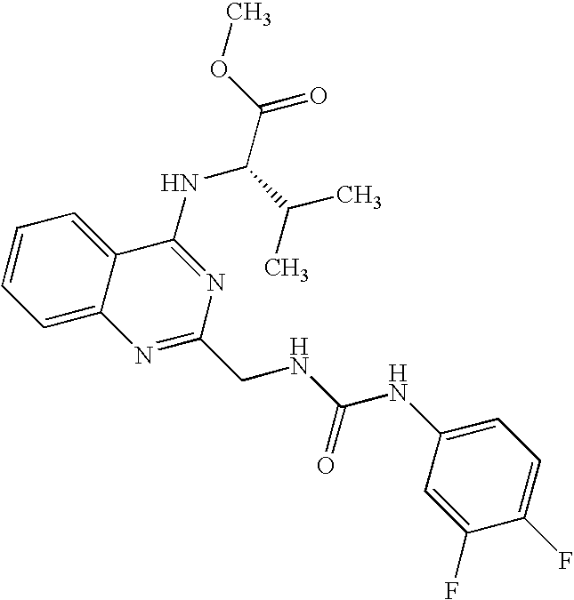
C1=CC=C2C(=C1)C(NC(C(C)C)C(=O)OC)=NC(CNC(NC1=CC=C(F)C(F)=C1)=O)=N2
